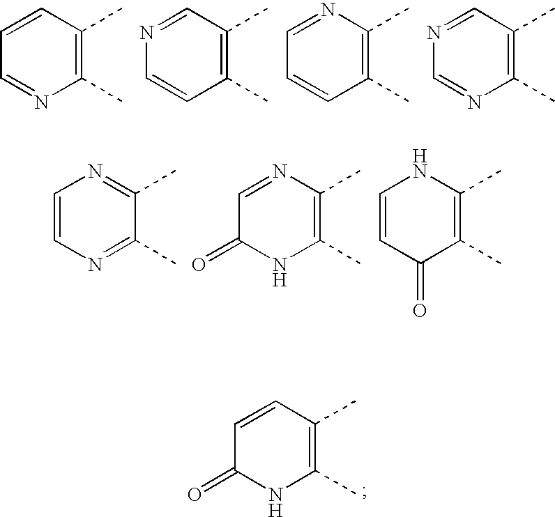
C1(C)=C(C)C=CC=N1.C1(C)=C(C)C=NC=C1.C1(C)=C(C)N=CC=C1.C1(C)=C(C)C=NC=N1.C1(C)=NC=CN=C1C.C1(C)=C(C)N=CC(=O)N1.C1(C)=C(C)NC=CC1=O.C1(C)=C(C)C=CC(=O)N1
